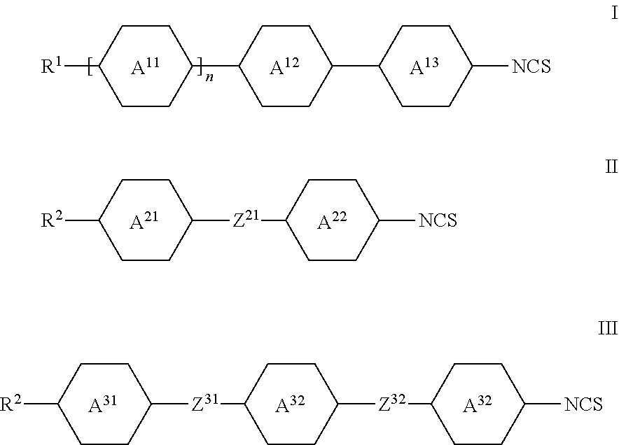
[A11].[A12].C1CC([R1])CCC1C1CCC(C2CCC([NCS])CC2)CC1.[A13].[A21].[A22].C1CC([R2])CCC1[Z21]C1CCC([NCS])CC1.[A31].[A32].[A32].C1CC([R2])CCC1[Z31]C1CCC([Z32]C2CCC([NCS])CC2)CC1
